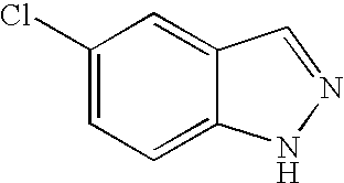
C1(Cl)=CC=C2C(=C1)C=NN2
